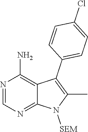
N1=CN=C2C(=C1N)C(C1=CC=C(Cl)C=C1)=C(C)N2[SEM]
